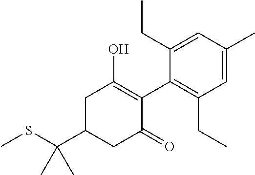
CSC(C1CC(=O)C(C2=C(CC)C=C(C)C=C2CC)=C(O)C1)(C)C
